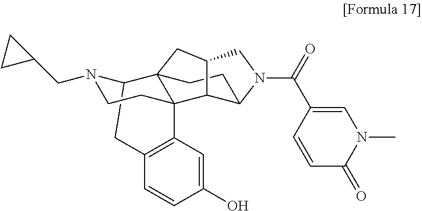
C12CC3=C(C4(CCN1CC1CC1)C21CCC2C4C(C1)CN2C(C1=CN(C)C(=O)C=C1)=O)C=C(O)C=C3
